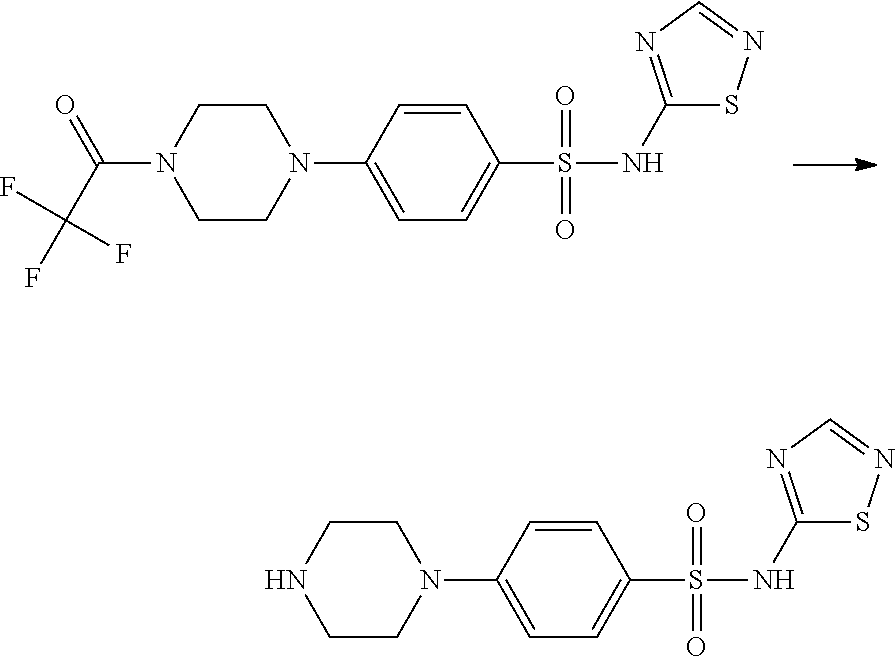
C1CN(C(C(F)(F)F)=O)CCN1C1=CC=C(S(=O)(=O)NC2=NC=NS2)C=C1.C1CNCCN1C1=CC=C(S(=O)(=O)NC2=NC=NS2)C=C1
